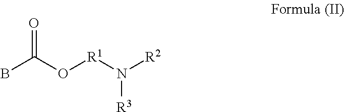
BC(O[R1]N([R2])[R3])=O
